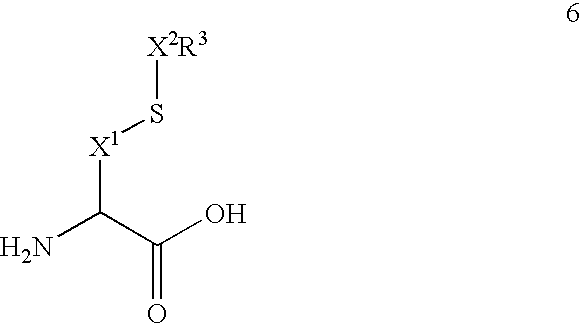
NC(C(O)=O)[X1]S[X2R3]
